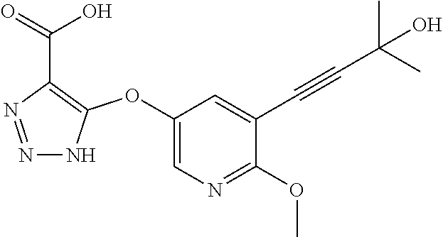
C1(OC2=C(C(=O)O)N=NN2)=CN=C(OC)C(C#CC(C)(C)O)=C1
